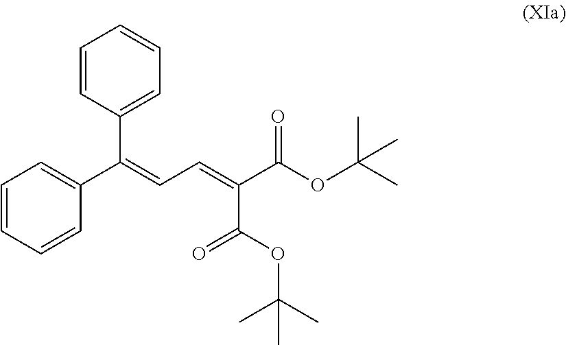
C1=CC=CC(C(C2=CC=CC=C2)=CC=C(C(=O)OC(C)(C)C)C(=O)OC(C)(C)C)=C1
